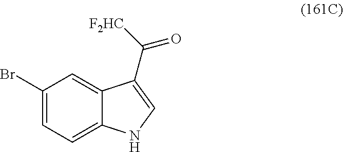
BrC1=CC=C2C(=C1)C(C([F2HC])=O)=CN2
